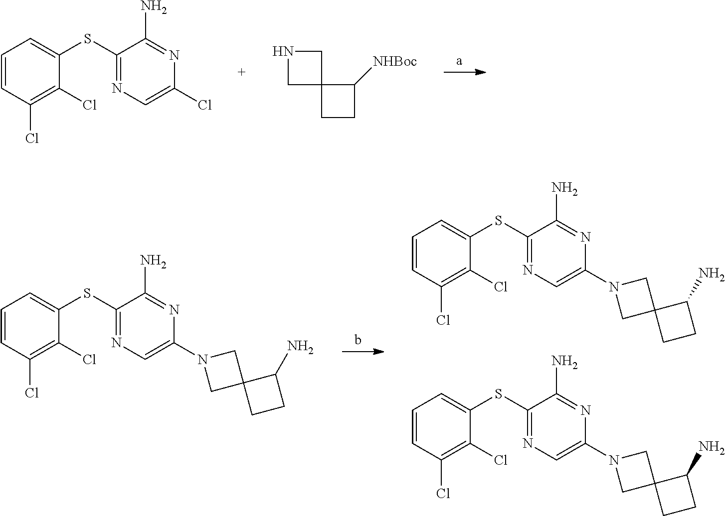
C1(SC2=CC=CC(Cl)=C2Cl)=NC=C(Cl)N=C1N.C1NCC12CCC2[NHBoc].C1(SC2=CC=CC(Cl)=C2Cl)=NC=C(N2CC3(C2)CCC3N)N=C1N.C1(SC2=CC=CC(Cl)=C2Cl)=NC=C(N2CC3(C2)CCC3N)N=C1N.C1(SC2=CC=CC(Cl)=C2Cl)=NC=C(N2CC3(C2)CCC3N)N=C1N
